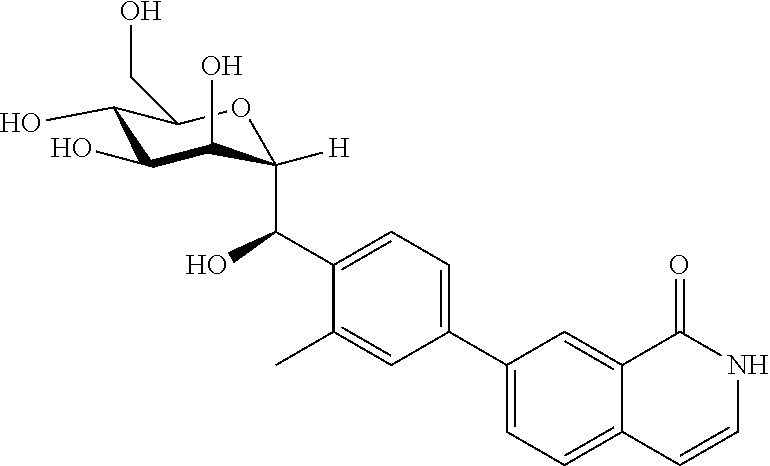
C1(O)C(O)C(O)C(C(C2=CC=C(C3=CC=C4C(=C3)C(=O)NC=C4)C=C2C)O)([H])OC1CO
